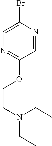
C1=NC(Br)=CN=C1OCCN(CC)CC
